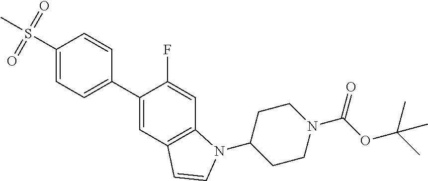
C12=C(C=C(C3=CC=C(S(C)(=O)=O)C=C3)C(F)=C1)C=CN2C1CCN(C(=O)OC(C)(C)C)CC1
